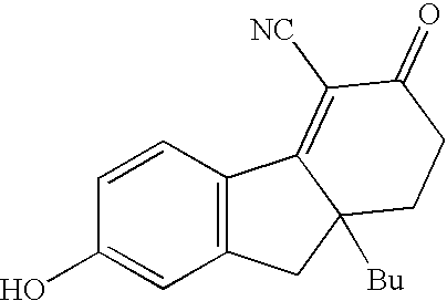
C1=CC(O)=CC2=C1C1=C([NC])C(=O)CCC1([Bu])C2
